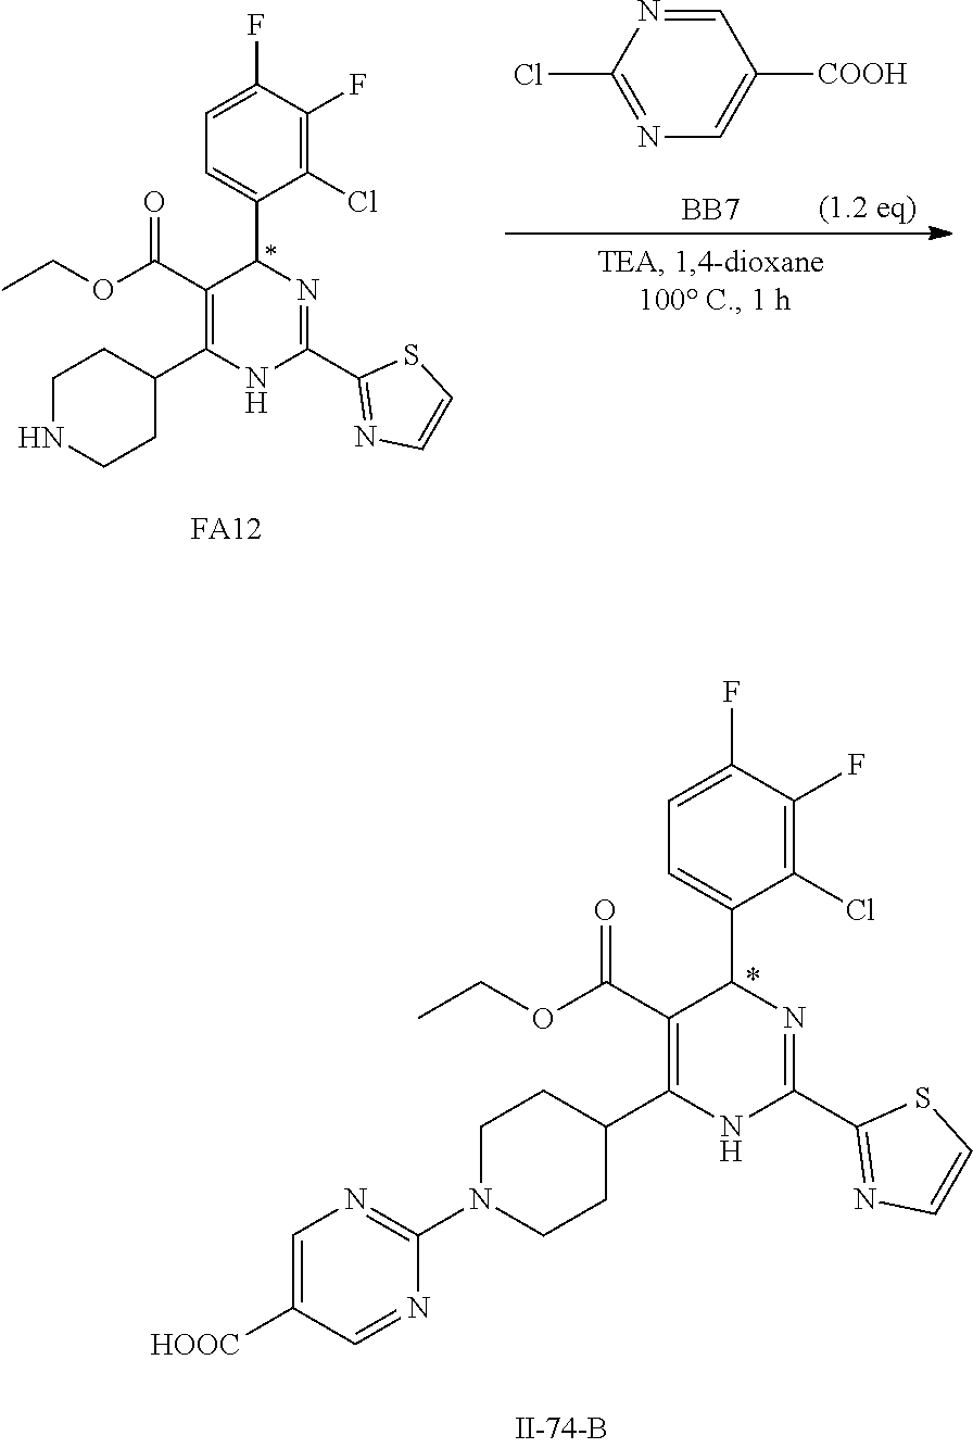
C1(Cl)=C(F)C(F)=CC=C1C1C(C(OCC)=O)=C(C2CCNCC2)NC(C2=NC=CS2)=N1.[FA12].[BB7].C1=NC(Cl)=NC=C1[COOH].C1(Cl)=C(F)C(F)=CC=C1C1C(C(OCC)=O)=C(C2CCN(C3=NC=C([HOOC])C=N3)CC2)NC(C2=NC=CS2)=N1
